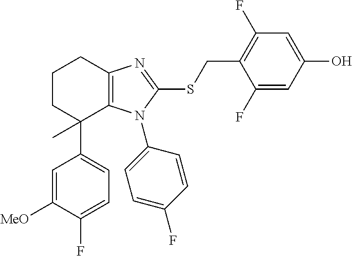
C1=C(F)C([MeO])=CC(C2(C)C3=C(N=C(SCC4=C(F)C=C(O)C=C4F)N3C3=CC=C(F)C=C3)CCC2)=C1
